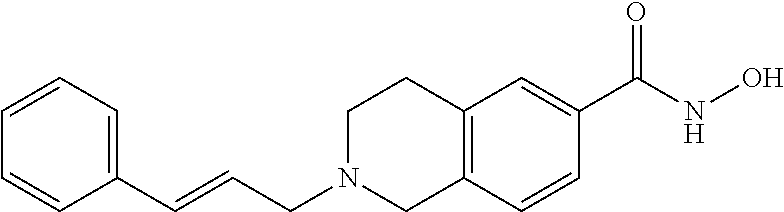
C(=CCN1CC2=C(CC1)C=C(C(NO)=O)C=C2)C1=CC=CC=C1
